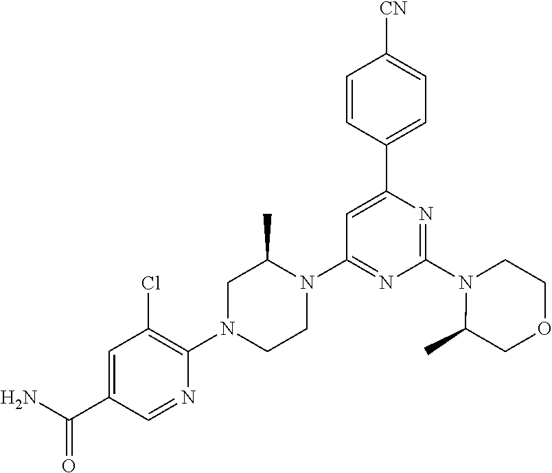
C1=C(C(N)=O)C=NC(N2CCN(C3=NC(N4C(C)COCC4)=NC(C4=CC=C([CN])C=C4)=C3)C(C)C2)=C1Cl
